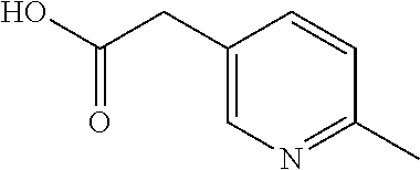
C1(CC(=O)O)=CN=C(C)C=C1
